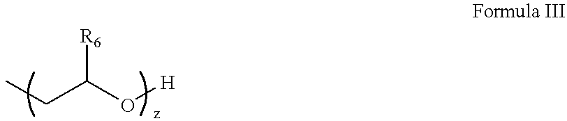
CCC(O[H])[R6]
